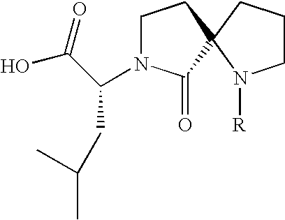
C1CCC2(N1[R])CCN(C(CC(C)C)C(O)=O)C2=O
